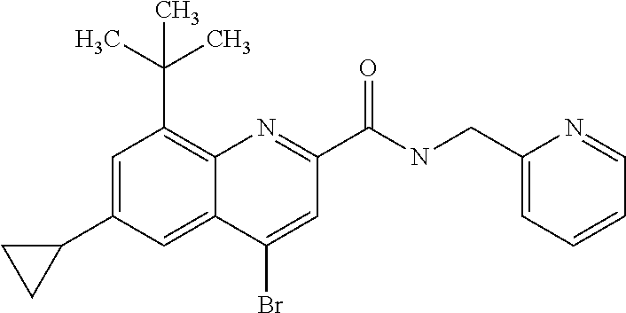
C1(Br)=CC(C(NCC2=CC=CC=N2)=O)=NC2=C(C(C)(C)C)C=C(C3CC3)C=C12
